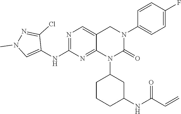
C1(F)=CC=C(N2CC3=CN=C(NC4=CN(C)N=C4Cl)N=C3N(C3CCCC(NC(C=C)=O)C3)C2=O)C=C1
